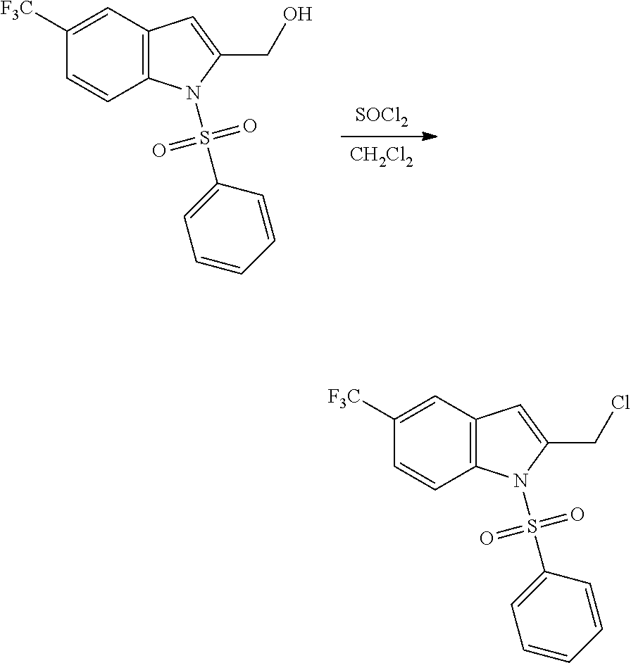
[CH2Cl2].[SOCl2].C1=CC2=C(C=C1[F3C])C=C(CO)N2S(C1=CC=CC=C1)(=O)=O.C1=CC2=C(C=C1[F3C])C=C(CCl)N2S(C1=CC=CC=C1)(=O)=O
